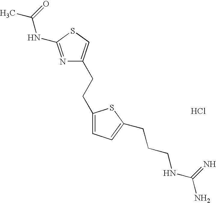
N1=C(NC(C)=O)SC=C1CCC1=CC=C(CCCNC(N)=N)S1.Cl
